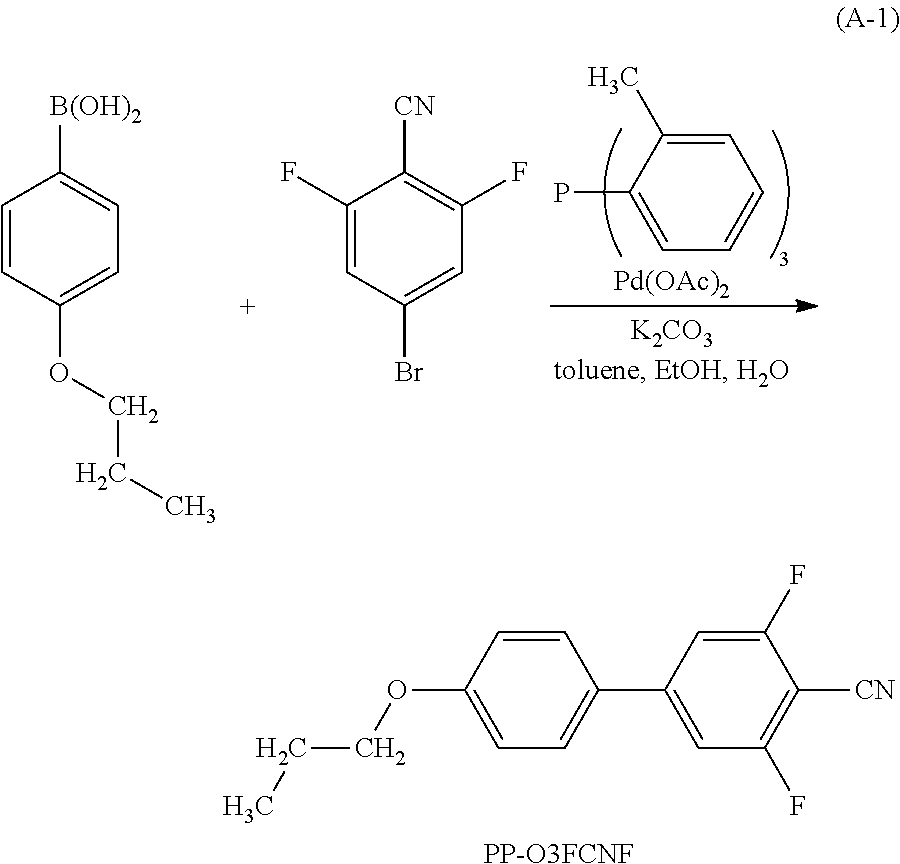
C1(C2=CC(F)=C([CN])C(F)=C2)=CC=C(OCCC)C=C1.[PP-O3FCNF].C1(F)=CC(Br)=CC(F)=C1[CN].C1=C(C)C(P)=CC=C1.[Pd(OAc)2].C1=CC(OCCC)=CC=C1[B(OH)2]
